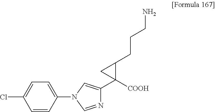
C1(Cl)=CC=C(N2C=C(C3([COOH])C(CCCN)C3)N=C2)C=C1
